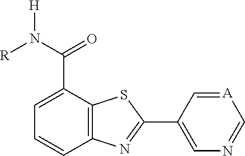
C1=C(C(N([R])[H])=O)C2=C(C=C1)N=C(C1=CN=C[A]=C1)S2
